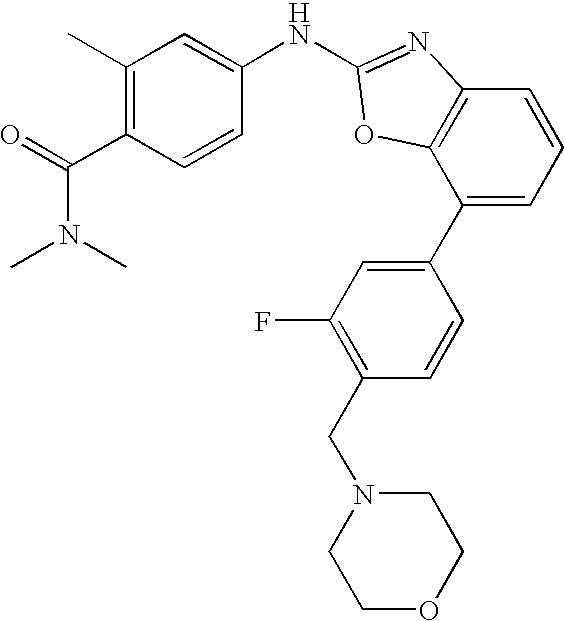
C1(C2=CC(F)=C(CN3CCOCC3)C=C2)=CC=CC2=C1OC(NC1=CC(C)=C(C(=O)N(C)C)C=C1)=N2
